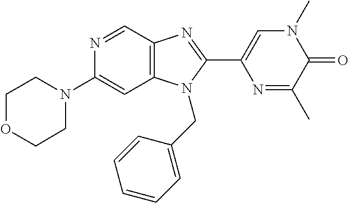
N1=CC2=C(C=C1N1CCOCC1)N(CC1=CC=CC=C1)C(C1=CN(C)C(=O)C(C)=N1)=N2
